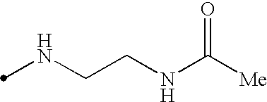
N(CCNC([Me])=O)C
